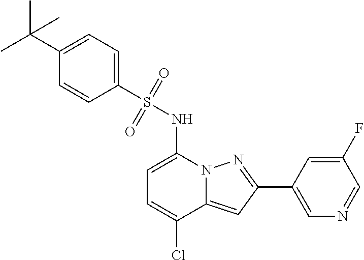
C1(C2=NN3C(=C2)C(Cl)=CC=C3NS(=O)(=O)C2=CC=C(C(C)(C)C)C=C2)=CN=CC(F)=C1
